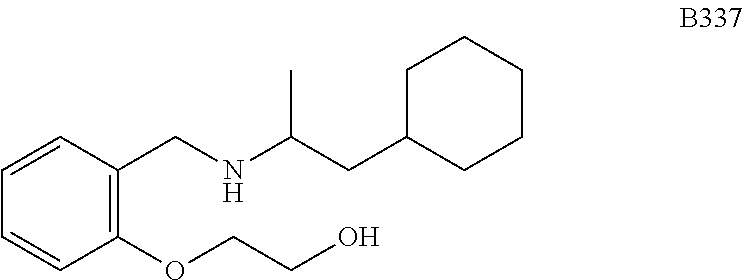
C(C1CCCCC1)C(NCC1=C(OCCO)C=CC=C1)C
